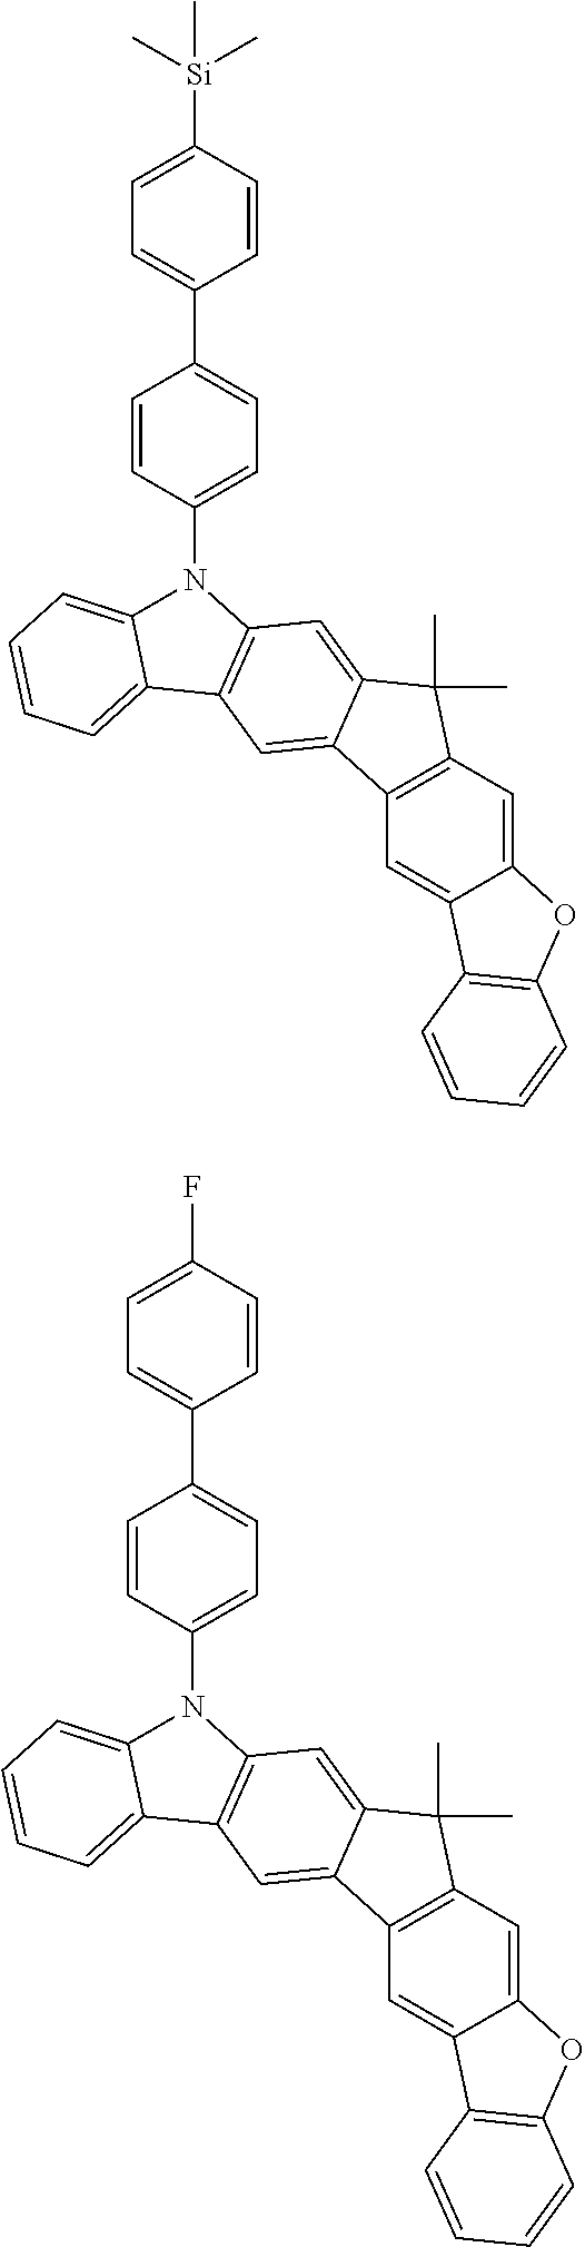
C12=CC3=C(C=C1C1=C(O2)C=CC=C1)C1=CC2=C(C=C1C3(C)C)N(C1=CC=C(C3=CC=C([Si](C)(C)C)C=C3)C=C1)C1=CC=CC=C21.C12=CC3=C(C=C1C1=C(O2)C=CC=C1)C1=CC2=C(C=C1C3(C)C)N(C1=CC=C(C3=CC=C(F)C=C3)C=C1)C1=CC=CC=C21
